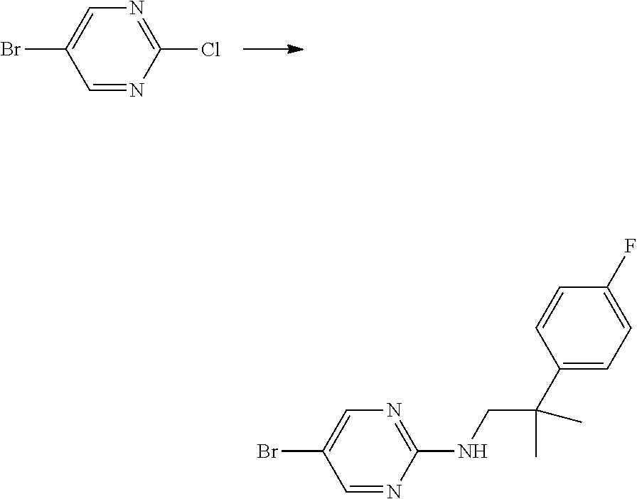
C1=C(Br)C=NC(Cl)=N1.C1=C(Br)C=NC(NCC(C2=CC=C(F)C=C2)(C)C)=N1
